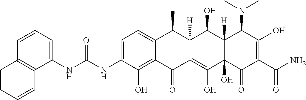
C1=C(NC(NC2=CC=CC3=C2C=CC=C3)=O)C(O)=C2C(=C1)C(C)C1([H])C(=C(O)C3(O)C([H])(C1O)C(N(C)C)C(O)=C(C(N)=O)C3=O)C2=O
